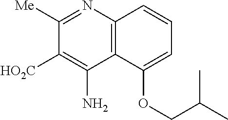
C1([Me])=NC2=C(C(N)=C1[HO2C])C(OCC(C)C)=CC=C2
